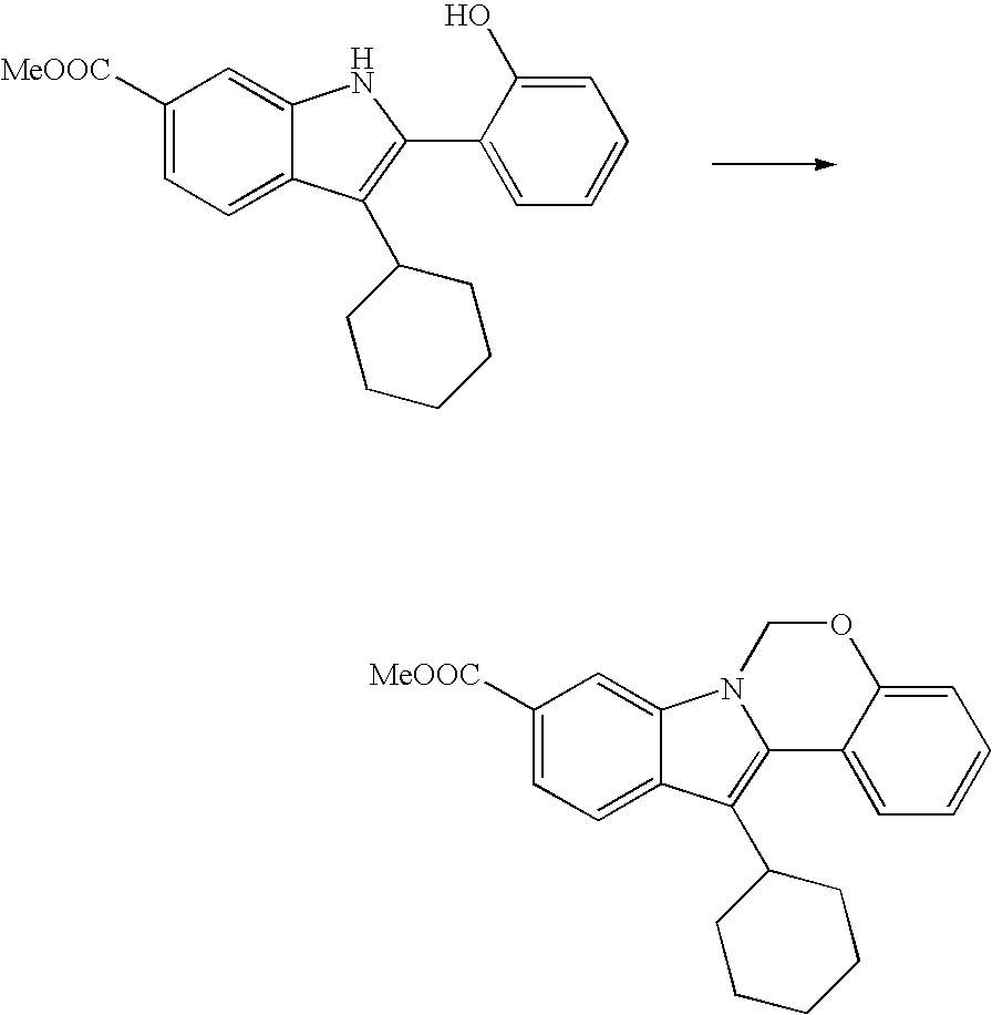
C1([MeOOC])=CC=C2C(=C1)NC(C1=CC=CC=C1O)=C2C1CCCCC1.[MeOOC]C1=CC=C2C(=C1)N1C(=C2C2CCCCC2)C2=CC=CC=C2OC1
